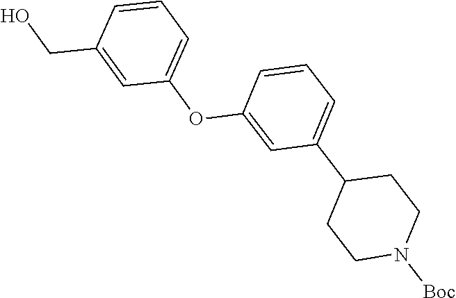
C(C1=CC(OC2=CC(C3CCN([Boc])CC3)=CC=C2)=CC=C1)O
